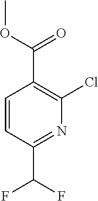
COC(C1=C(Cl)N=C(C(F)F)C=C1)=O
